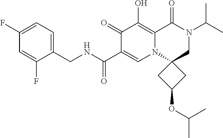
C1(CNC(=O)C2=CN3C(=C(O)C2=O)C(=O)N(C(C)C)CC32CC(OC(C)C)C2)=CC=C(F)C=C1F
